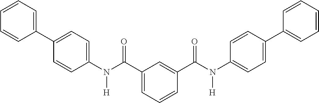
C1=CC=CC(C2=CC=C(N(C(C3=CC=CC(C(N(C4=CC=C(C5=CC=CC=C5)C=C4)[H])=O)=C3)=O)[H])C=C2)=C1
